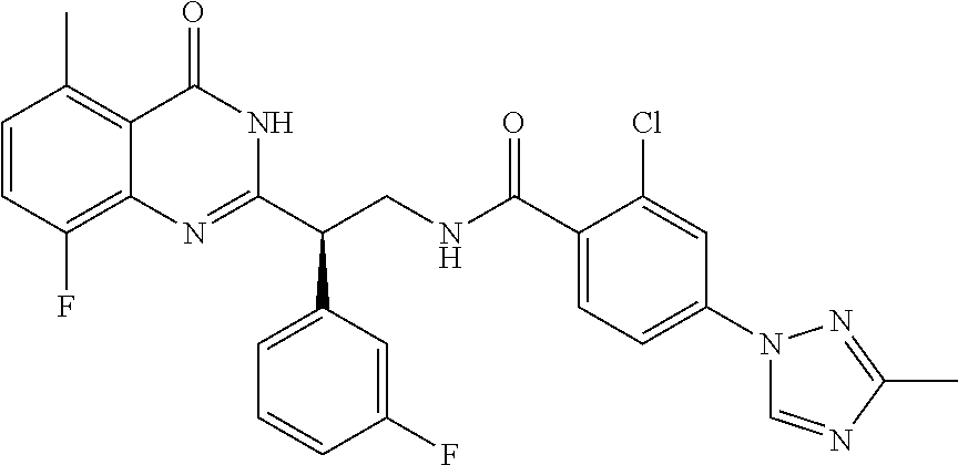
C1(C(CNC(C2=CC=C(N3C=NC(C)=N3)C=C2Cl)=O)C2=CC=CC(F)=C2)=NC2=C(F)C=CC(C)=C2C(=O)N1
